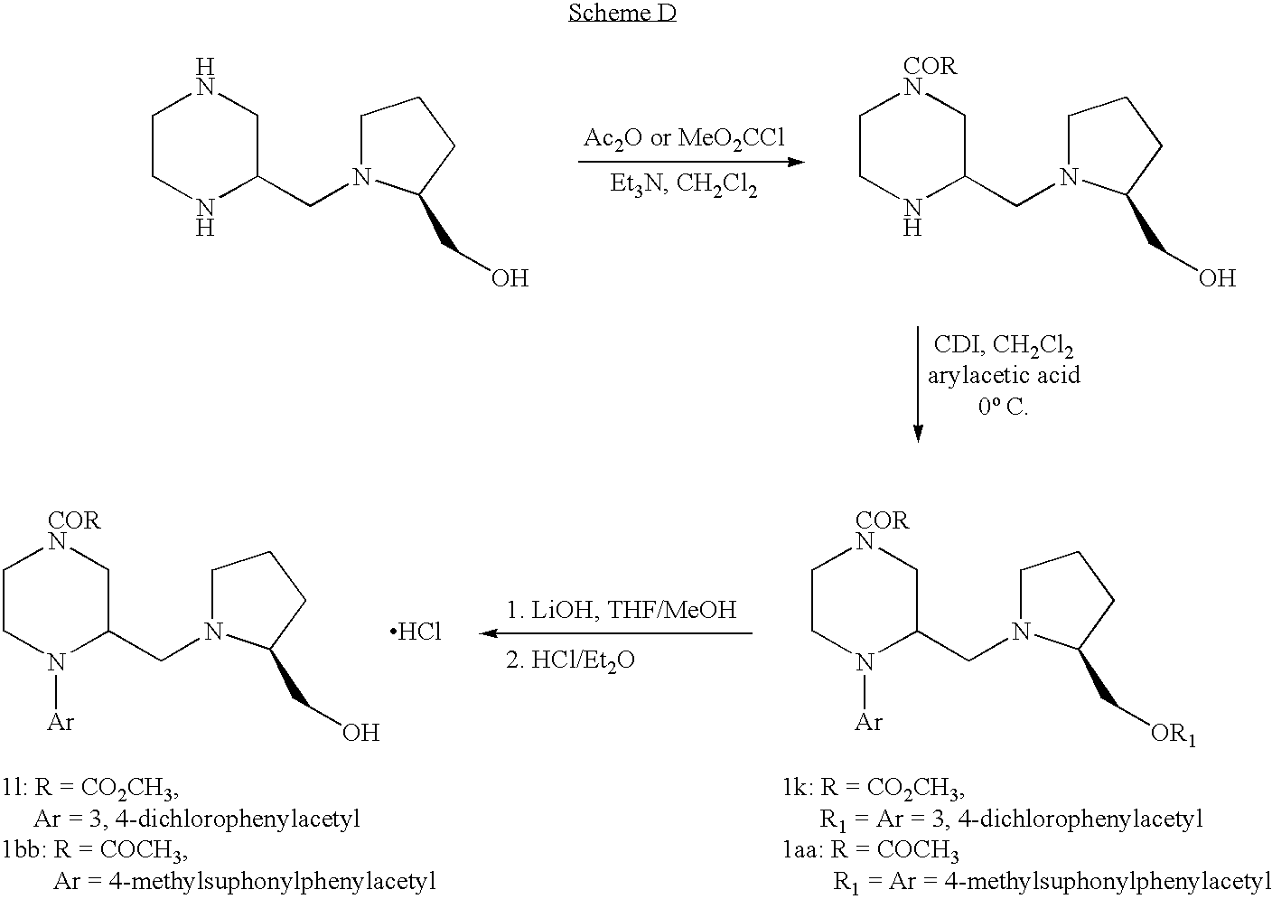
C1CNC(CN2CCCC2CO)CN1.C1CNC(CN2CCCC2CO)C[CORN]1.C1CN([Ar])C(CN2CCCC2C[OR1])C[CORN]1.C1CN([Ar])C(CN2CCCC2CO)C[CORN]1.Cl
